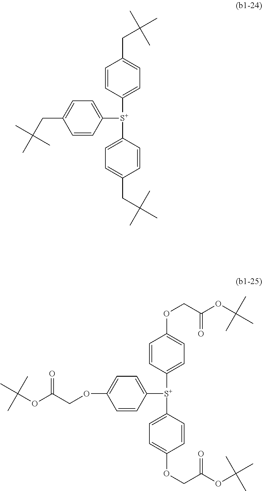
C1=CC([S+](C2=CC=C(CC(C)(C)C)C=C2)C2=CC=C(CC(C)(C)C)C=C2)=CC=C1CC(C)(C)C.C1=CC([S+](C2=CC=C(OCC(=O)OC(C)(C)C)C=C2)C2=CC=C(OCC(=O)OC(C)(C)C)C=C2)=CC=C1OCC(=O)OC(C)(C)C
